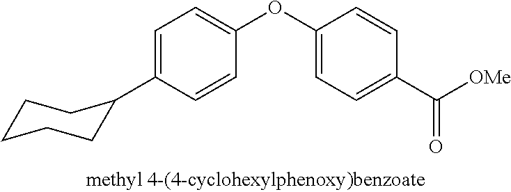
C1=C(C2CCCCC2)C=CC(OC2=CC=C(C([OMe])=O)C=C2)=C1
